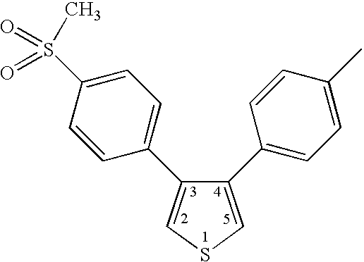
C1=C(C2=CC=C(S(C)(=O)=O)C=C2)C(C2=CC=C(C)C=C2)=CS1
